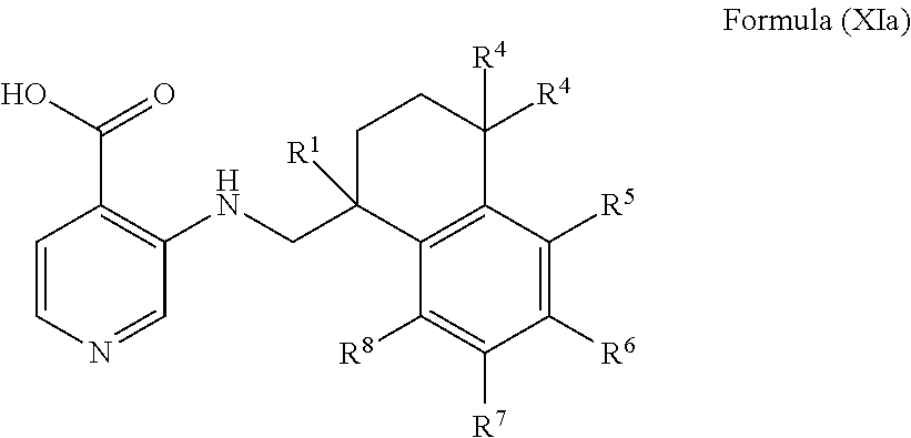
[R6]C1=C([R5])C2=C(C([R8])=C1[R7])C(CNC1=C(C(O)=O)C=CN=C1)([R1])CCC2([R4])[R4]
